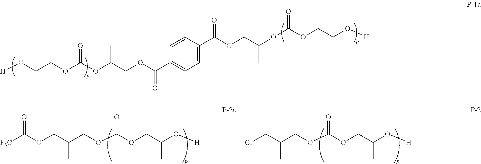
[H]OC(COC(=O)OC(COC(C1=CC=C(C(OCC(OC(OCC(O[H])C)=O)C)=O)C=C1)=O)C)C.[F3C]C(OCC(COC(OCC(O[H])C)=O)C)=O.ClCC(COC(OCC(O[H])C)=O)C
